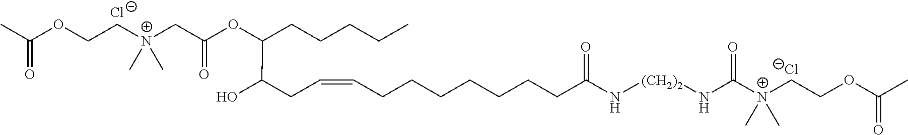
[Cl-].[Cl-].C(=O)(C)OCC[N+](C)(C)CC(OC(C(O)CC=CCCCCCCCC(=O)N[(CH2)2]NC([N+](CCOC(C)=O)(C)C)=O)CCCCC)=O
